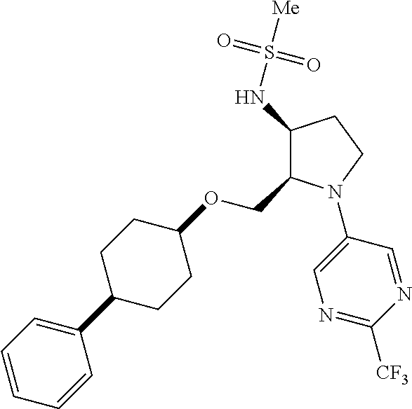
C1(NS([Me])(=O)=O)C(COC2CCC(C3=CC=CC=C3)CC2)N(C2=CN=C([CF3])N=C2)CC1
